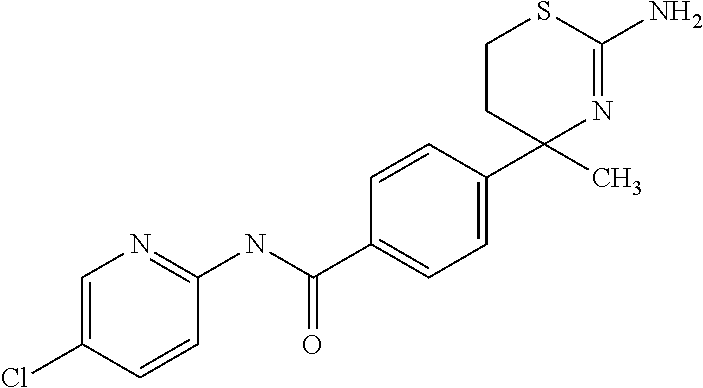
C1(C2(C)N=C(N)SCC2)=CC=C(C(NC2=NC=C(Cl)C=C2)=O)C=C1
